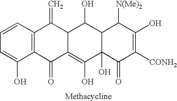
C12=C(C=CC=C1O)C(=C)C1C(=C(O)C3(O)C(C1O)C([N(Me)2])C(O)=C([CONH2])C3=O)C2=O
